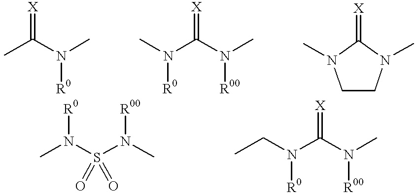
CC(N([R0])C)=[X].N(C(N([R00])C)=[X])([R0])C.C1CN(C)C(=[X])N1C.CN(S(N(C)[R00])(=O)=O)[R0].N(C(N([R00])C)=[X])([R0])CC
